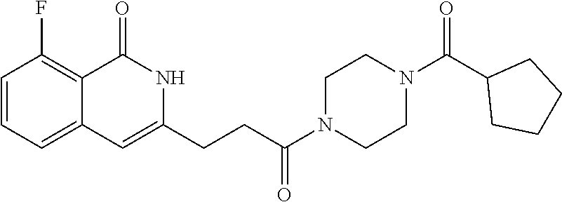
C1CN(C(CCC2=CC3=CC=CC(F)=C3C(=O)N2)=O)CCN1C(C1CCCC1)=O
